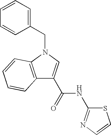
C12=C(N(CC3=CC=CC=C3)C=C1C(NC1=NC=CS1)=O)C=CC=C2
